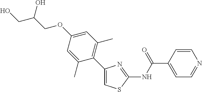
C1(C2=C(C)C=C(OCC(CO)O)C=C2C)=CSC(NC(C2=CC=NC=C2)=O)=N1
